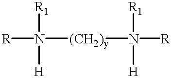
[R]N([(CH2)y]N([R])([R1])[H])([R1])[H]
